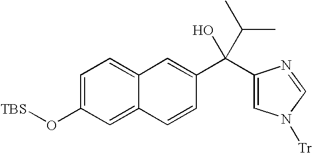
C12=CC=C(O[TBS])C=C1C=CC(C(O)(C(C)C)C1=CN([Tr])C=N1)=C2
